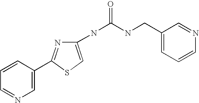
C1=CC=NC=C1C1=NC(NC(NCC2=CC=CN=C2)=O)=CS1
